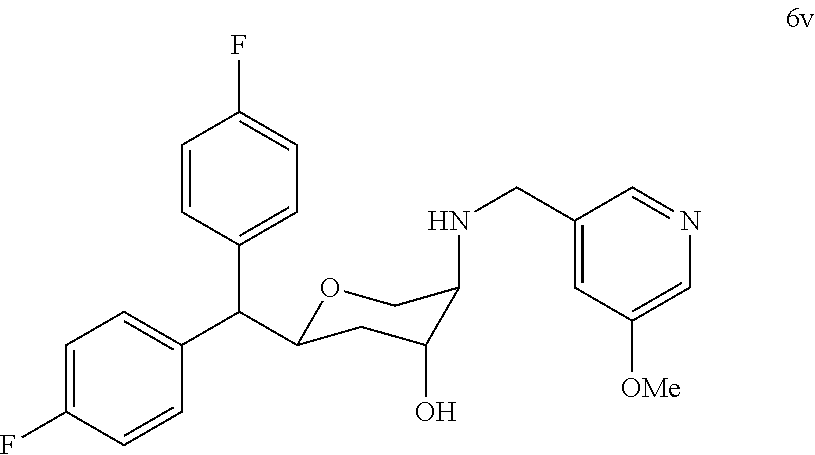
O1C(C(C2=CC=C(F)C=C2)C2=CC=C(F)C=C2)CC(O)C(NCC2=CC([OMe])=CN=C2)C1
